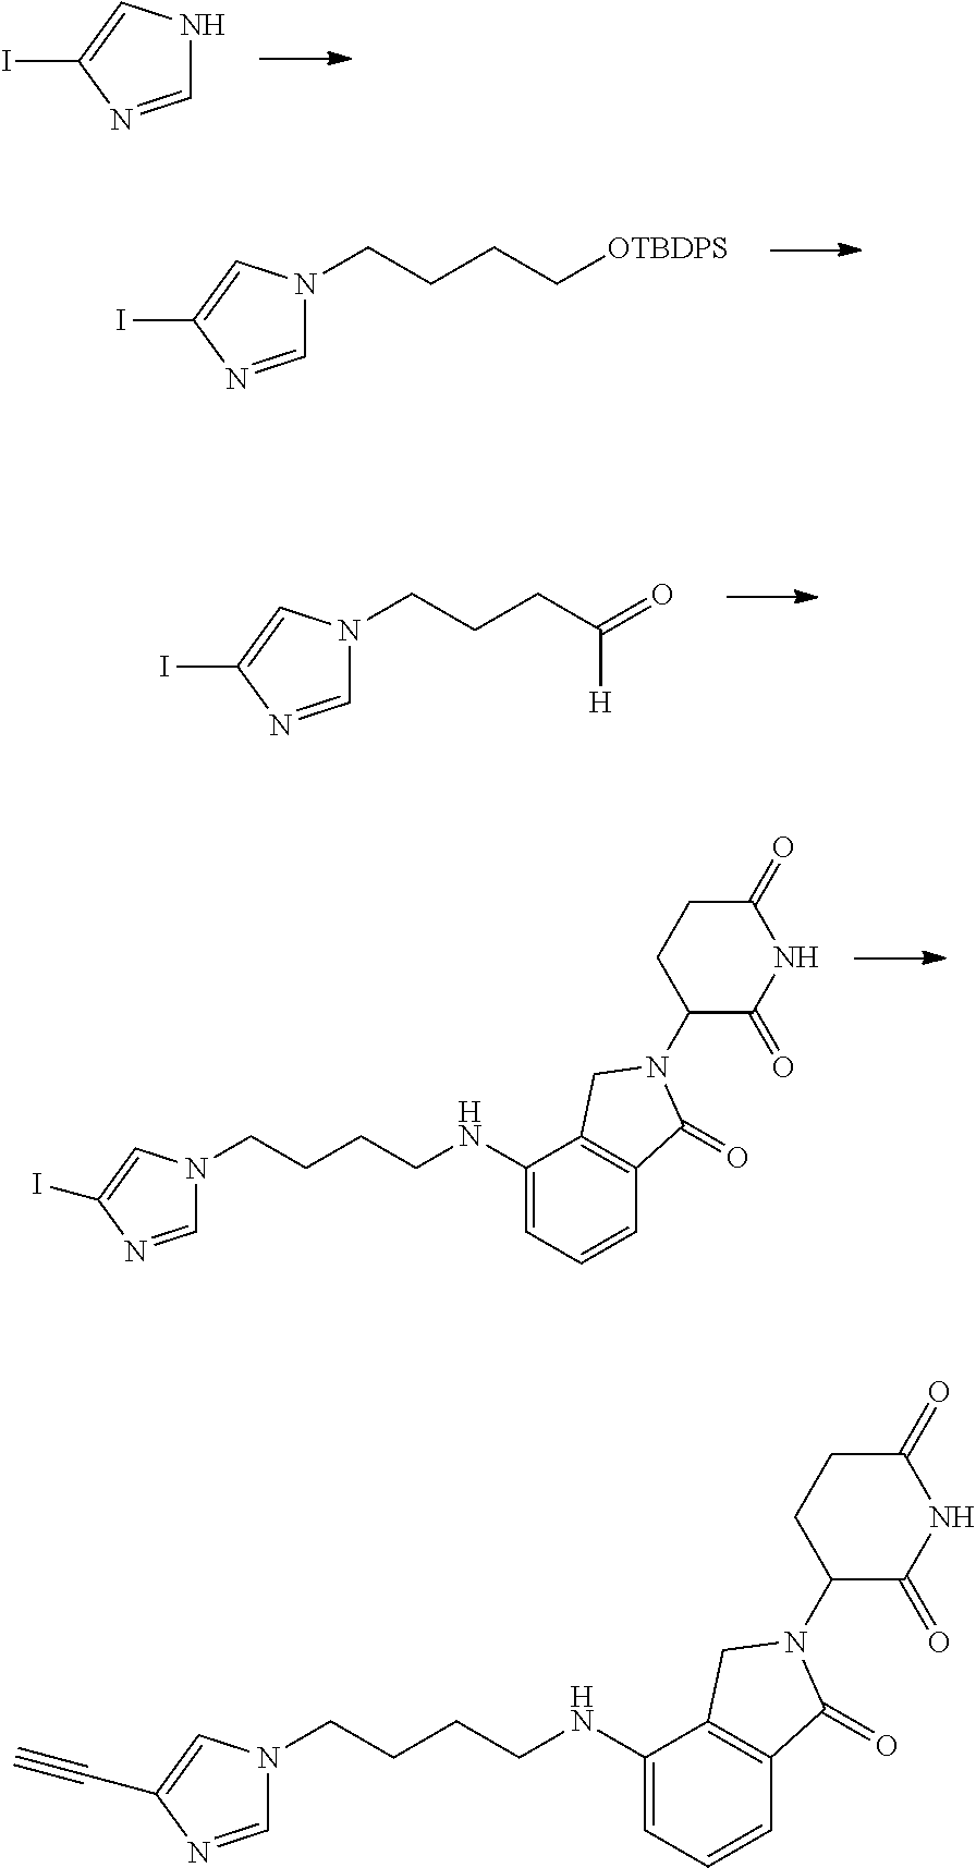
N1C=NC(I)=C1.N1(CCCC[OTBDPS])C=NC(I)=C1.N1(CCCC(=O)[H])C=NC(I)=C1.N1(CCCCNC2=CC=CC3=C2CN(C2C(=O)NC(=O)CC2)C3=O)C=NC(I)=C1.N1(CCCCNC2=CC=CC3=C2CN(C2C(=O)NC(=O)CC2)C3=O)C=NC(C#C)=C1
